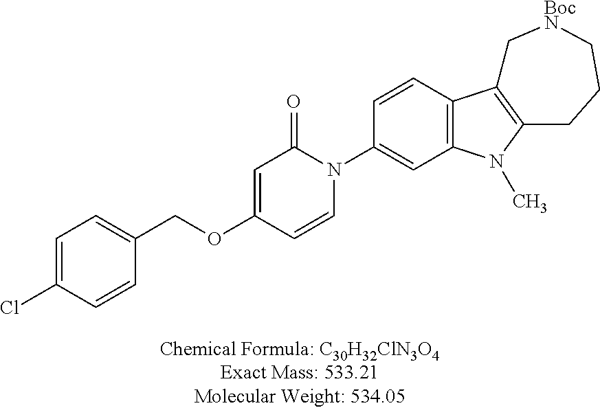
C1=C(Cl)C=CC(COC2=CC(=O)N(C3=CC4=C(C=C3)C3=C(N4C)CCC[BocN]C3)C=C2)=C1
